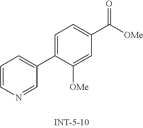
C1=CN=CC(C2=CC=C(C(=O)[OMe])C=C2[OMe])=C1
